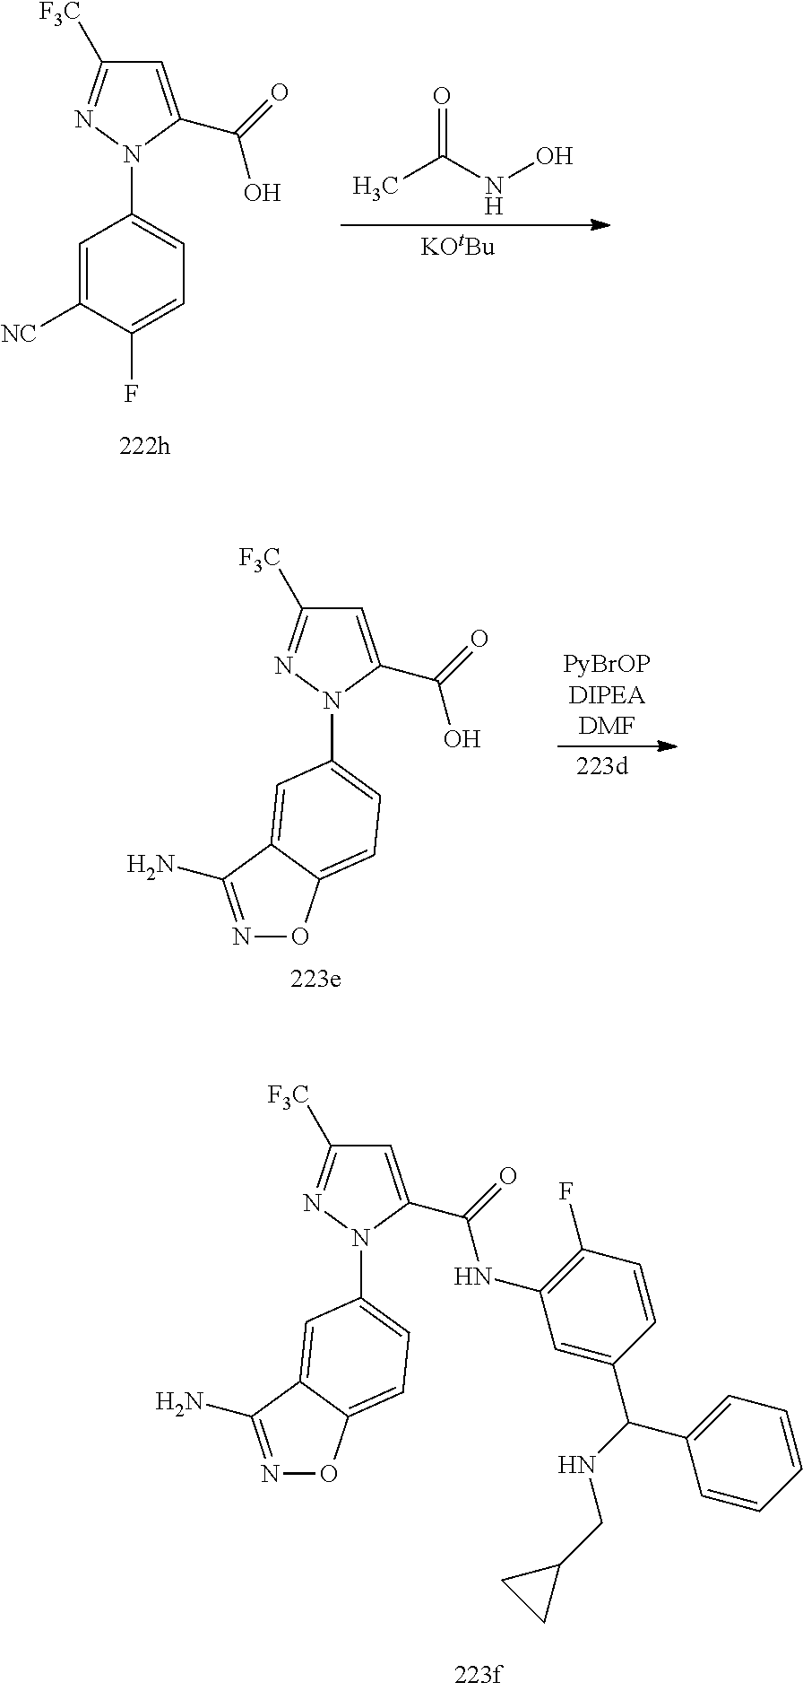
N1(C2=CC=C3ON=C(N)C3=C2)C(C(=O)O)=CC([F3C])=N1.N1(C2=CC=C3ON=C(N)C3=C2)C(C(=O)NC2=C(F)C=CC(C(NCC3CC3)C3=CC=CC=C3)=C2)=CC([F3C])=N1.CC(NO)=O.C1=C([NC])C(F)=CC=C1N1C(C(=O)O)=CC([F3C])=N1.[KOtBu]
